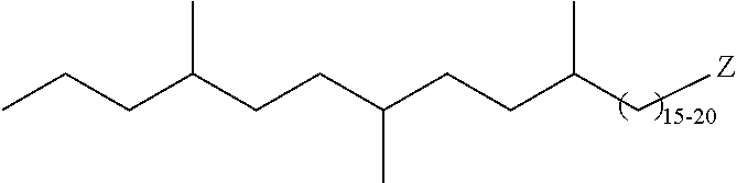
C(C(CCC(CCC(C[Z])C)C)C)CC
